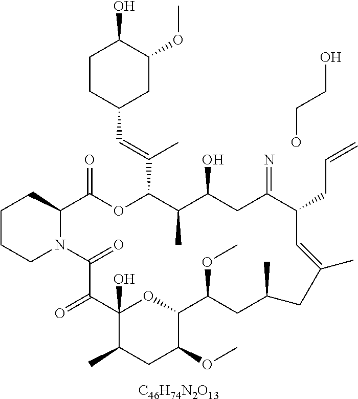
C1CCN2C(C1)C(=O)OC(C(=CC1CC(OC)C(O)CC1)C)C(C)C(O)CC(=N)C(CC=C)C=C(C)CC(C)CC(OC)C1OC(O)(C(=O)C2=O)C(C)CC1OC.OCCO.[C46H74N2O13]
